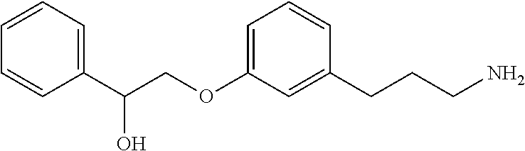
C1=C(OCC(C2=CC=CC=C2)O)C=C(CCCN)C=C1
